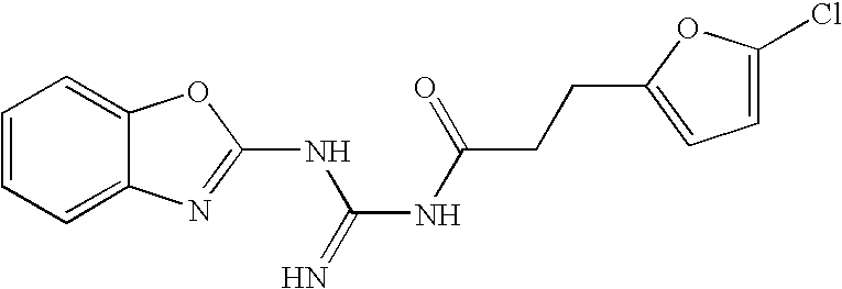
C12=CC=CC=C1N=C(NC(NC(CCC1=CC=C(Cl)O1)=O)=N)O2
